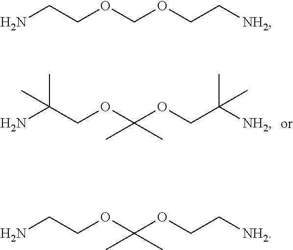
NC(COC(OCC([NH2])(C)C)(C)C)(C)C.NCCOCOCC[NH2].NCCOC(OCC[NH2])(C)C
